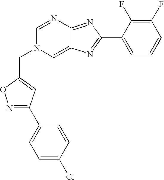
C1=NC2=NC(C3=CC=CC(F)=C3F)=NC2=CN1CC1=CC(C2=CC=C(Cl)C=C2)=NO1
